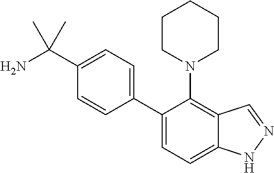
C1(C(N)(C)C)=CC=C(C2=CC=C3C(=C2N2CCCCC2)C=NN3)C=C1
